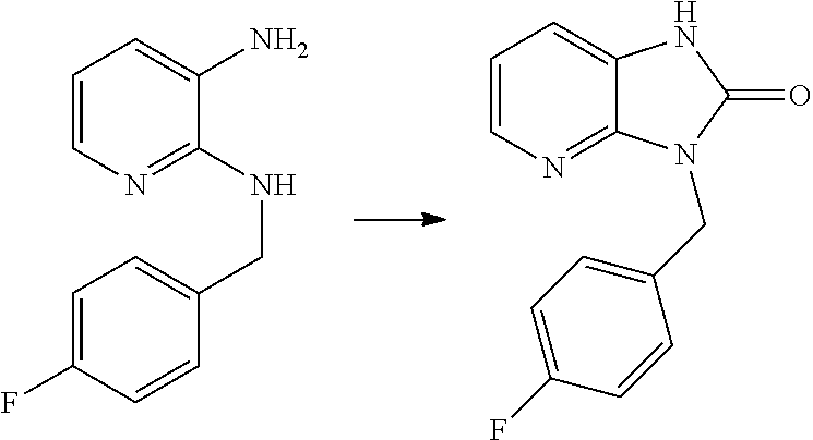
C1=CN=C2C(=C1)NC(=O)N2CC1=CC=C(F)C=C1.C1=CN=C(NCC2=CC=C(F)C=C2)C(N)=C1
